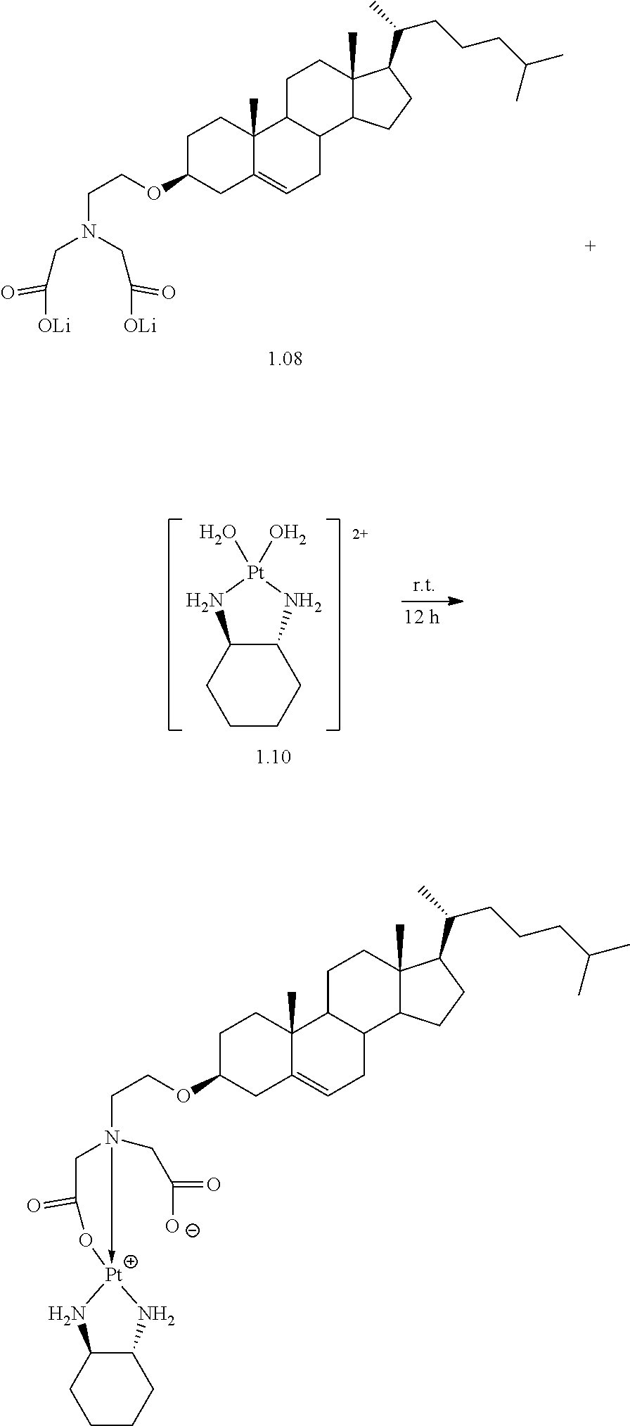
C1C(OCCN(CC([OLi])=O)CC([OLi])=O)CC2=CCC3C(C2(C)C1)CCC1(C)C3CCC1C(CCCC(C)C)C.C12C(CCCC1)N[Pt](O)(O)N2.C1C(OCCN2(CC([O-])=O)->[Pt]3(OC(=O)C2)NC2C(CCCC2)N3)CC2=CCC3C(C2(C)C1)CCC1(C)C3CCC1C(CCCC(C)C)C
